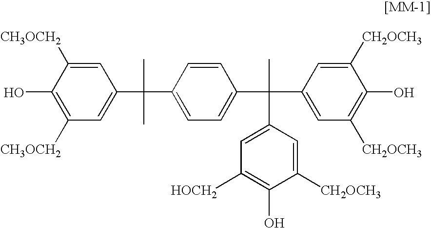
C1(C(C2=CC=C(C(C3=CC([CH2OCH3])=C(O)C([CH2OCH3])=C3)(C)C3=CC([HOCH2])=C(O)C([CH2OCH3])=C3)C=C2)(C)C)=CC([CH3OCH2])=C(O)C([CH3OCH2])=C1
